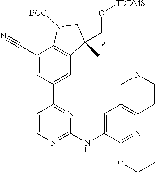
C1=CN=C(NC2=CC3=C(N=C2OC(C)C)CCN(C)C3)N=C1C1=CC2=C(C(C#N)=C1)N([BOC])CC2(C)CO[TBDMS].[R]
